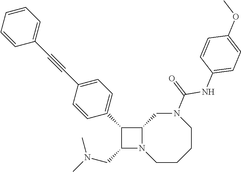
C1(CN(C)C)N2C(C1C1=CC=C(C#CC3=CC=CC=C3)C=C1)CN(C(=O)NC1=CC=C(OC)C=C1)CCCC2
